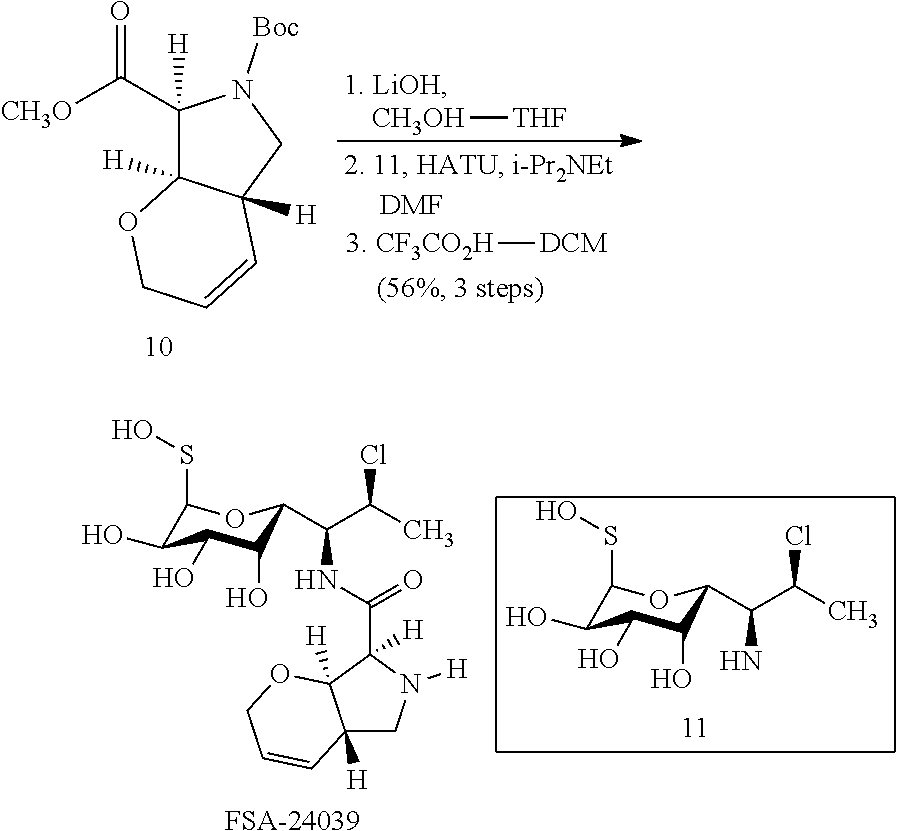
C1(C([CH3O])=O)([H])C2([H])C([H])(CN1[Boc])C=CCO2.[CH3OH][THF].[3. CF3CO2H][DCM].C1(SO)C(O)C(O)C(O)C(C(C(C)Cl)NC(=O)C2([H])C3([H])C([H])(CN2[H])C=CCO3)O1.[FSA-24039].C1(SO)C(O)C(O)C(O)C(C(C(C)Cl)N)O1
